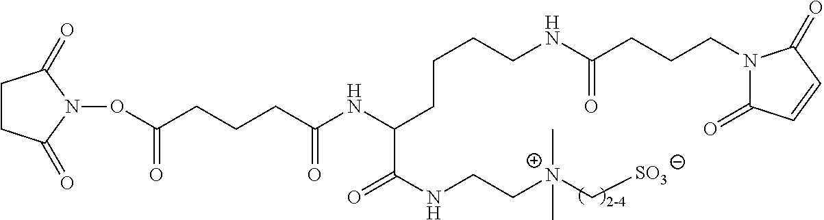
C1CC(=O)N(OC(CCCC(NC(CCCCNC(CCCN2C(=O)C=CC2=O)=O)C(=O)NCC[N+](C[SO3])(C)C)=O)=O)C1=O
